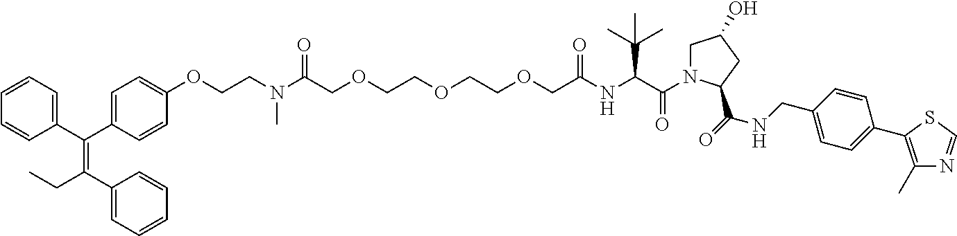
C1(C(C2=CC=C(OCCN(C(COCCOCCOCC(NC(C(=O)N3CC(O)CC3C(NCC3=CC=C(C4=C(C)N=CS4)C=C3)=O)C(C)(C)C)=O)=O)C)C=C2)=C(C2=CC=CC=C2)CC)=CC=CC=C1
